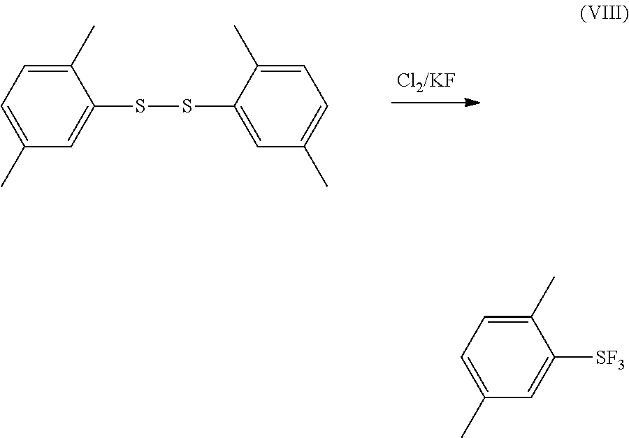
C1(C)=CC=C(C)C(SSC2=CC(C)=CC=C2C)=C1.C1(C)=CC=C(C)C([SF3])=C1
